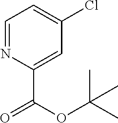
C1=NC(C(OC(C)(C)C)=O)=CC(Cl)=C1
